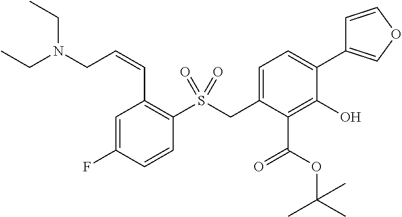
C1=C(F)C=CC(S(CC2=CC=C(C3=COC=C3)C(O)=C2C(=O)OC(C)(C)C)(=O)=O)=C1C=CCN(CC)CC
